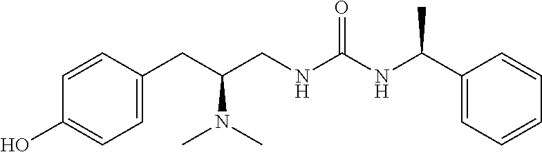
C1(CC(CNC(NC(C2=CC=CC=C2)C)=O)N(C)C)=CC=C(O)C=C1
